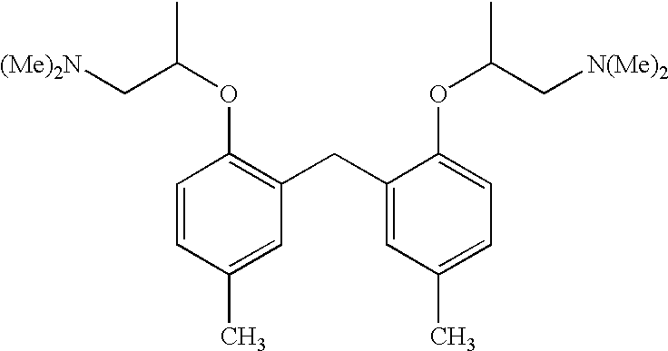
C1=CC(C)=CC(CC2=CC(C)=CC=C2OC(C)C[N(Me)2])=C1OC(C)C[(Me)2N]
